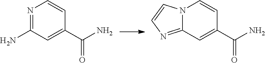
N1=C(N)C=C(C(N)=O)C=C1.N12C(=NC=C1)C=C(C(N)=O)C=C2
